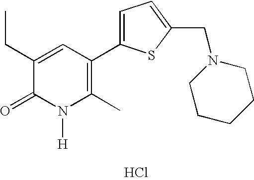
Cl.C1(CC)=CC(C2=CC=C(CN3CCCCC3)S2)=C(C)N([H])C1=O
